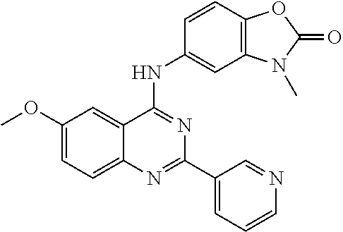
COC1=CC=C2C(=C1)C(NC1=CC3=C(C=C1)OC(=O)N3C)=NC(C1=CC=CN=C1)=N2
